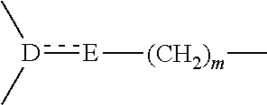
[D](:[E][(CH2)m]C)(C)C
